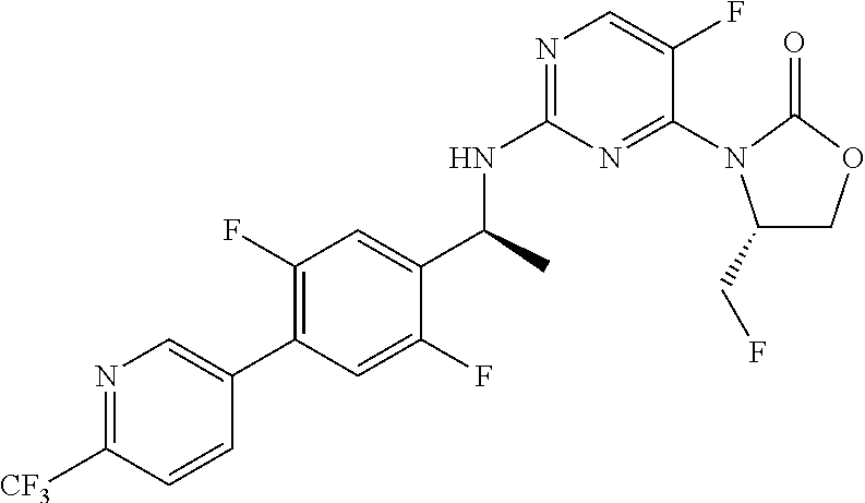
C1(C(NC2=NC=C(F)C(N3C(CF)COC3=O)=N2)C)=CC(F)=C(C2=CN=C([CF3])C=C2)C=C1F
